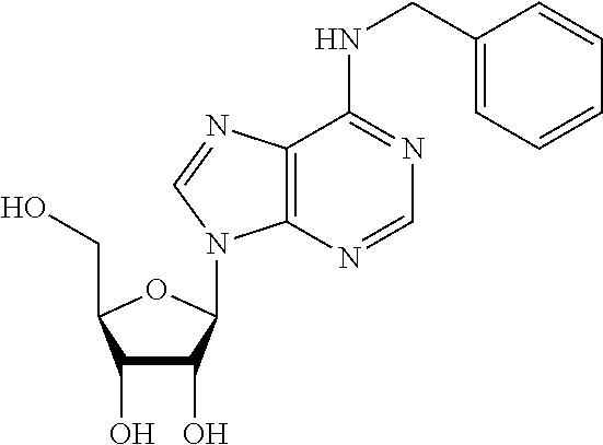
C1(O)C(O)C(N2C3=C(C(NCC4=CC=CC=C4)=NC=N3)N=C2)OC1CO
